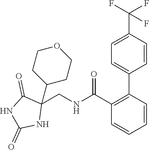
C1(CNC(C2=C(C3=CC=C(C(F)(F)F)C=C3)C=CC=C2)=O)(C2CCOCC2)C(=O)NC(=O)N1
